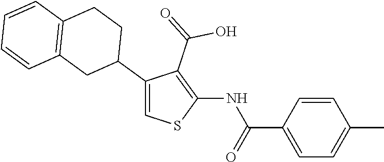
C1(C2CCC3=C(C2)C=CC=C3)=CSC(NC(C2=CC=C(C)C=C2)=O)=C1C(=O)O
